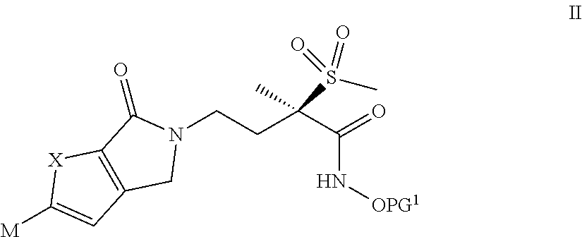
N1(CCC(C(=O)N[OPG1])(S(C)(=O)=O)C)C(=O)C2=C(C1)C=C([M])[X]2
